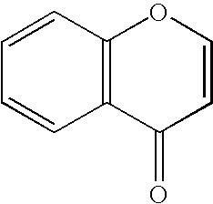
C12=C(C(=O)C=CO1)C=CC=C2
